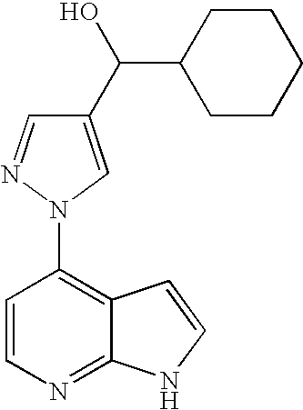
C1(C(O)C2CCCCC2)=CN(C2=C3C(=NC=C2)NC=C3)N=C1
